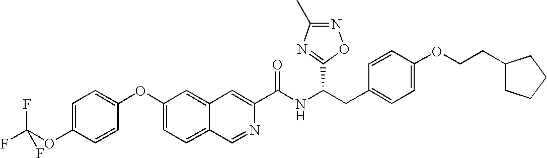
C1=C(OC(F)(F)F)C=CC(OC2=CC=C3C(=C2)C=C(C(NC(CC2=CC=C(OCCC4CCCC4)C=C2)C2=NC(C)=NO2)=O)N=C3)=C1
